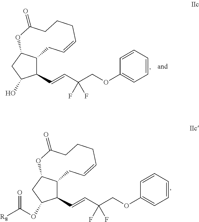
C1(C=CC(COC2=CC=CC=C2)(F)F)C2C(CC1OC([R8])=O)OC(=O)CCCC=CC2.C1(C=CC(COC2=CC=CC=C2)(F)F)C2C(CC1O)OC(=O)CCCC=CC2
